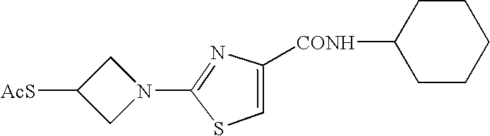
[AcS]C1CN(C2=NC([CONH]C3CCCCC3)=CS2)C1
